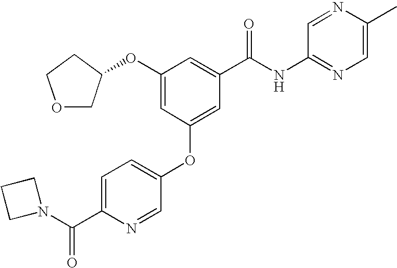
C1(OC2COCC2)=CC(OC2=CC=C(C(=O)N3CCC3)N=C2)=CC(C(NC2=NC=C(C)N=C2)=O)=C1
